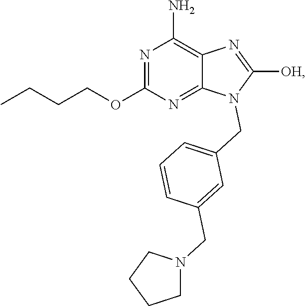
N1=C(OCCCC)N=C2C(=C1N)N=C([OH])N2CC1=CC=CC(CN2CCCC2)=C1
